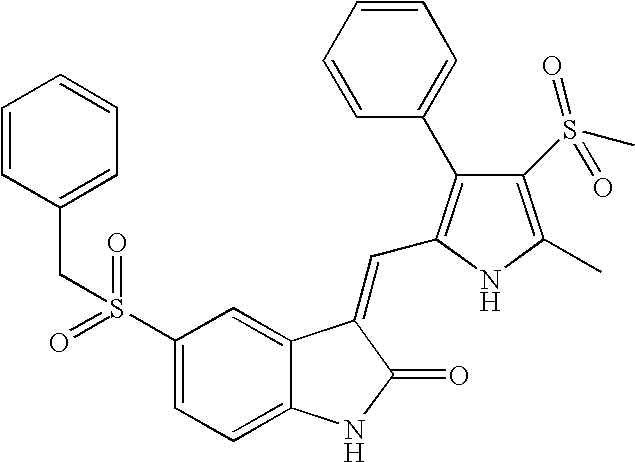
C1(S(=O)(=O)CC2=CC=CC=C2)=CC=C2C(=C1)C(=CC1=C(C3=CC=CC=C3)C(S(C)(=O)=O)=C(C)N1)C(=O)N2
